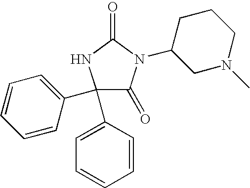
C1(C2=CC=CC=C2)(C2=CC=CC=C2)C(=O)N(C2CN(C)CCC2)C(=O)N1
